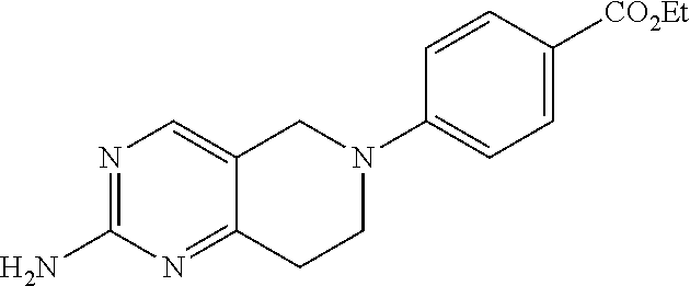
C12=CN=C(N)N=C1CCN(C1=CC=C([CO2Et])C=C1)C2
